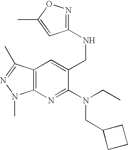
CC1=CC(NCC2=CC3=C(N=C2N(CC)CC2CCC2)N(C)N=C3C)=NO1
